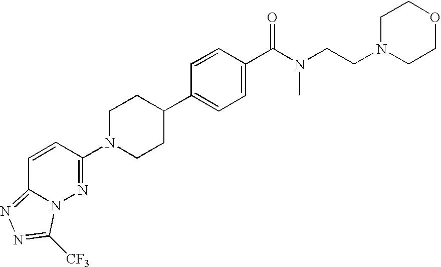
C1N(C2=NN3C(=NN=C3[CF3])C=C2)CCC(C2=CC=C(C(N(CCN3CCOCC3)C)=O)C=C2)C1
